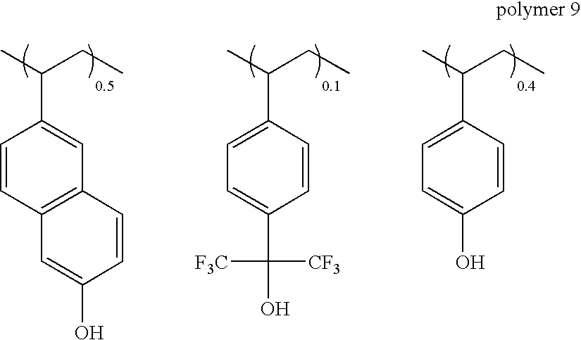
C1(C(CC)C)=CC=C(C(O)([CF3])[F3C])C=C1.C1(C(CC)C)=CC=C(O)C=C1.C1=CC2=C(C=C1C(CC)C)C=CC(O)=C2
